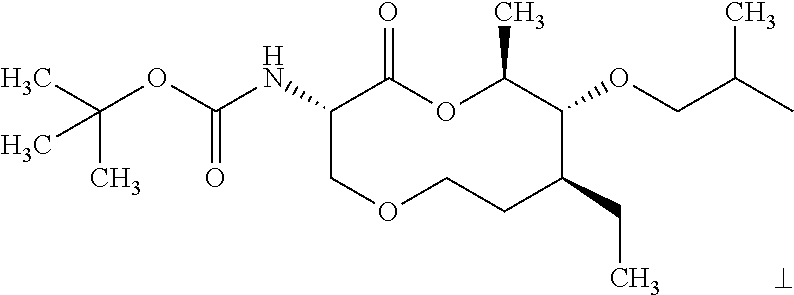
C1(NC(OC(C)(C)C)=O)COCCC(CC)C(OCC(C)C)C(C)OC1=O
